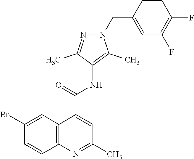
C1(Br)=CC2=C(C=C1)N=C(C)C=C2C(NC1=C(C)N(CC2=CC(F)=C(F)C=C2)N=C1C)=O
